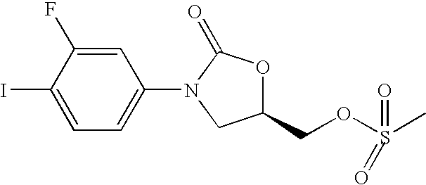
C1=C(F)C(I)=CC=C1N1C(=O)OC(COS(C)(=O)=O)C1
